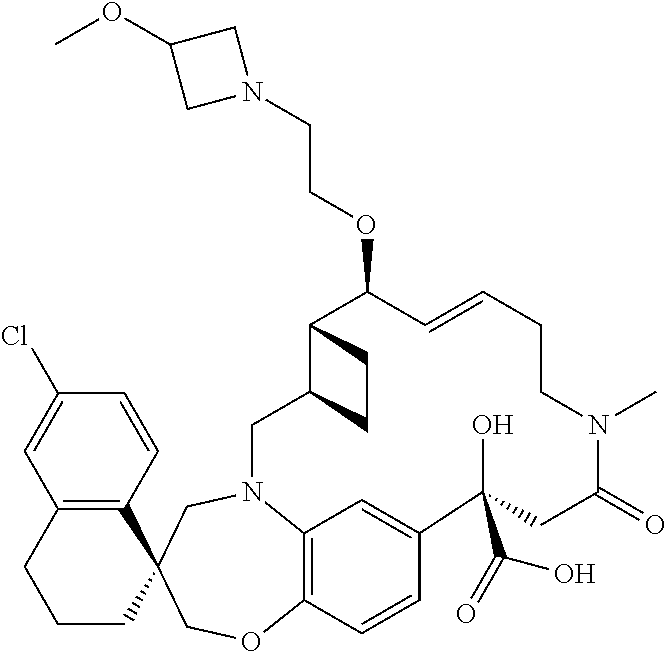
C12=C(C=CC(Cl)=C1)C1(CCC2)COC2=C3N(C1)CC1C(C(OCCN4CC(OC)C4)C=CCCN(C)C(=O)CC(O)(C(=O)O)C(=C3)C=C2)CC1
